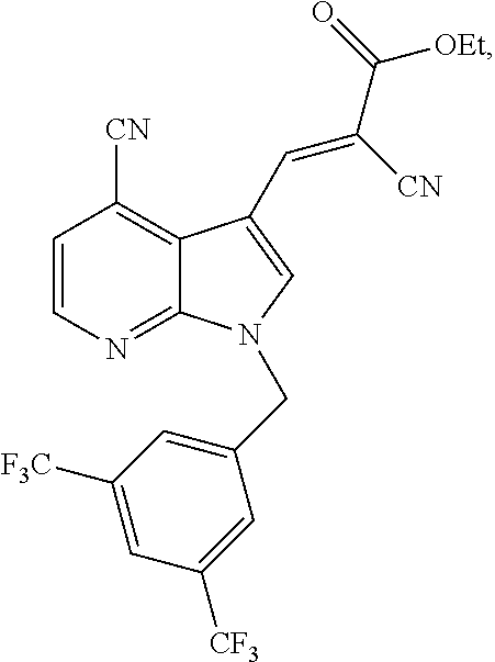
C1=CN=C2C(=C1[CN])C(C=C(C(=O)[OEt])[CN])=CN2CC1=CC([F3C])=CC([CF3])=C1
